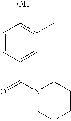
C1=CC(C(N2CCCCC2)=O)=CC(C)=C1O
